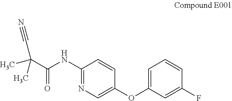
C1(NC(=O)C(C)(C)C#N)=NC=C(OC2=CC=CC(F)=C2)C=C1
